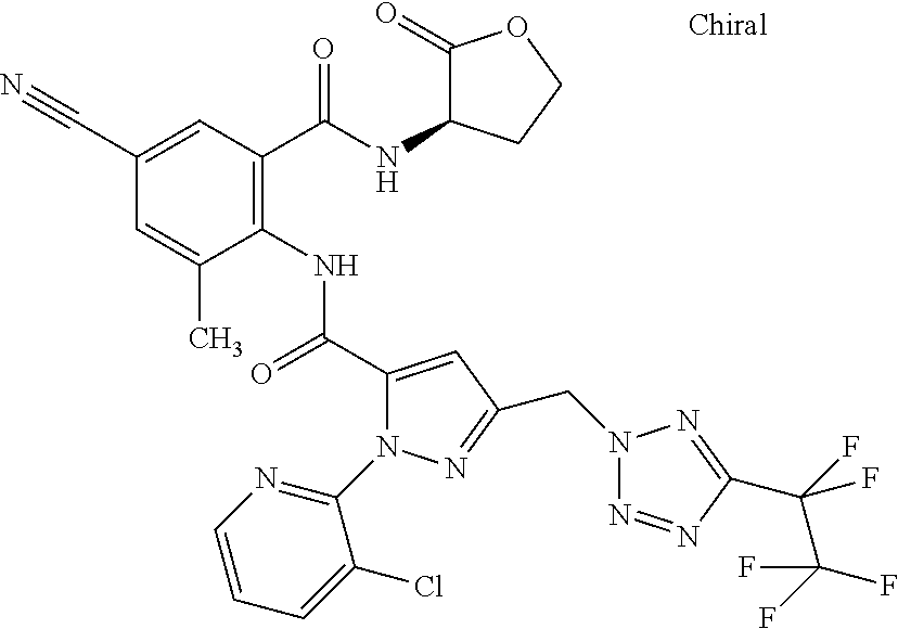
C1(C#N)=CC(C(=O)NC2C(=O)OCC2)=C(NC(=O)C2=CC(CN3N=NC(C(C(F)(F)F)(F)F)=N3)=NN2C2=NC=CC=C2Cl)C(C)=C1
